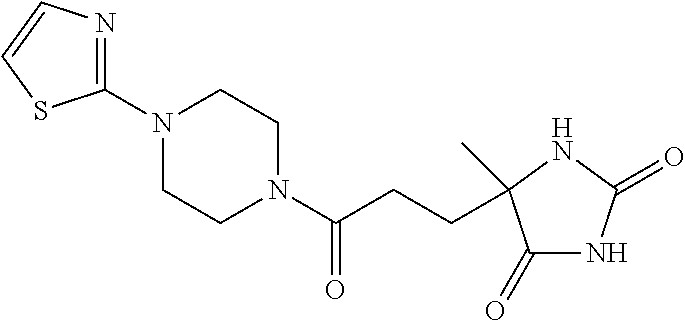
C1(=O)NC(=O)NC1(CCC(N1CCN(C2=NC=CS2)CC1)=O)C
